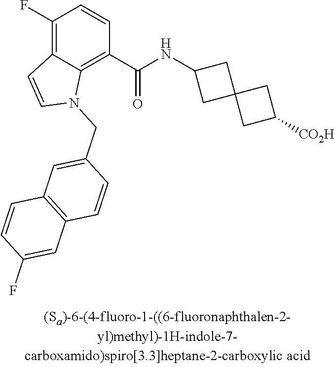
C1(F)=C2C(=C(C(NC3CC4(C3)CC([CO2H])C4)=O)C=C1)N(CC1=CC3=C(C=C1)C=C(F)C=C3)C=C2
